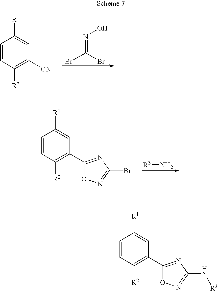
C1=CC([R2])=C([CN])C=C1[R1].ON=C(Br)Br.C1=CC([R2])=C(C2=NC(Br)=NO2)C=C1[R1].[R3]N.C1=CC([R2])=C(C2=NC(N[R3])=NO2)C=C1[R1]
